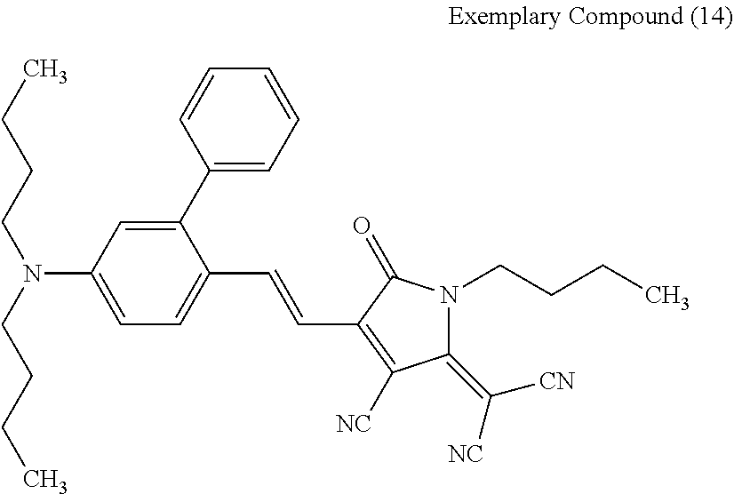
C1(N(CCCC)CCCC)=CC=C(C=CC2=C([NC])C(=C([NC])[CN])N(CCCC)C2=O)C(C2=CC=CC=C2)=C1
